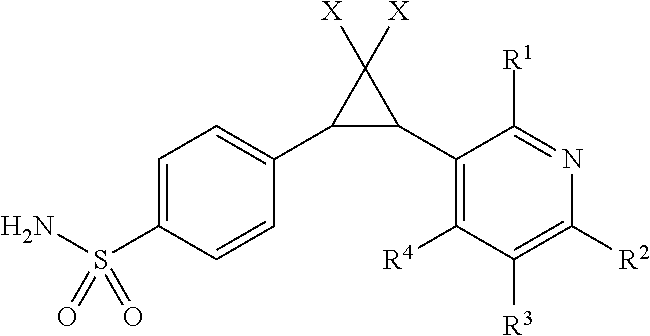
[R4]C1=C(C2C(C3=CC=C(S(N)(=O)=O)C=C3)C2([X])[X])C([R1])=NC([R2])=C1[R3]
